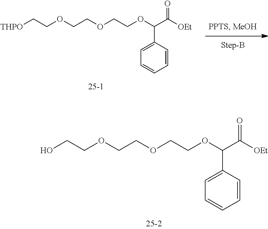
OCCOCCOCCOC(C(=O)[OEt])C1=CC=CC=C1.[THPO]CCOCCOCCOC(C(=O)[OEt])C1=CC=CC=C1
